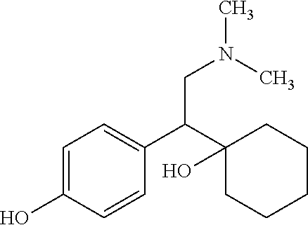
C1=C(O)C=CC(C(C2(O)CCCCC2)CN(C)C)=C1
